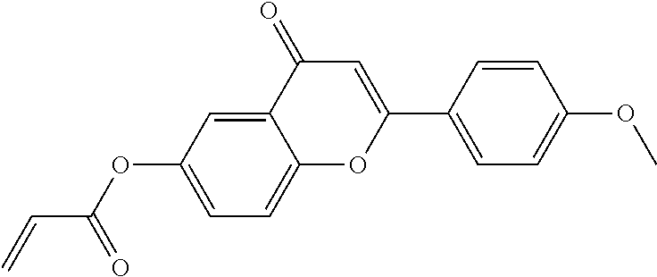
C1=C(OC(C=C)=O)C=C2C(=C1)OC(C1=CC=C(OC)C=C1)=CC2=O
